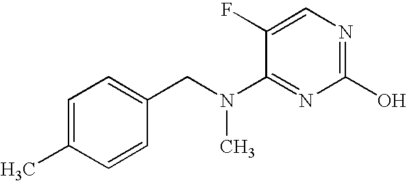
CN(C1=NC(O)=NC=C1F)CC1=CC=C(C)C=C1
